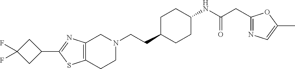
N1(CCC2CCC(NC(CC3=NC=C(C)O3)=O)CC2)CC2=C(CC1)SC(C1CC(F)(F)C1)=N2
